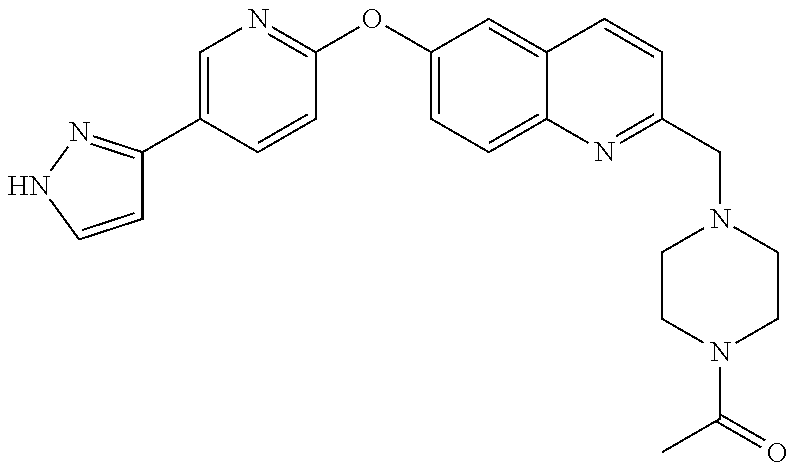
C1=CNN=C1C1=CN=C(OC2=CC=C3C(=C2)C=CC(CN2CCN(C(=O)C)CC2)=N3)C=C1
